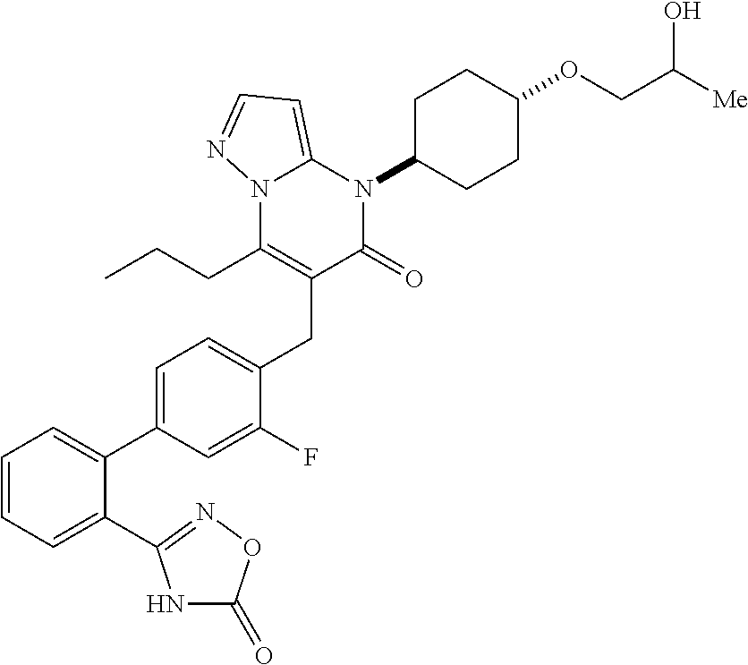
C1=CC=C(C2=NOC(=O)N2)C(C2=CC=C(CC3=C(CCC)N4C(=CC=N4)N(C4CCC(OCC([Me])O)CC4)C3=O)C(F)=C2)=C1
